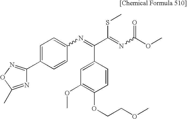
C1(OC)=C(OCCOC)C=CC(C(=NC2=CC=C(C3=NOC(C)=N3)C=C2)C(=NC(OC)=O)SC)=C1
